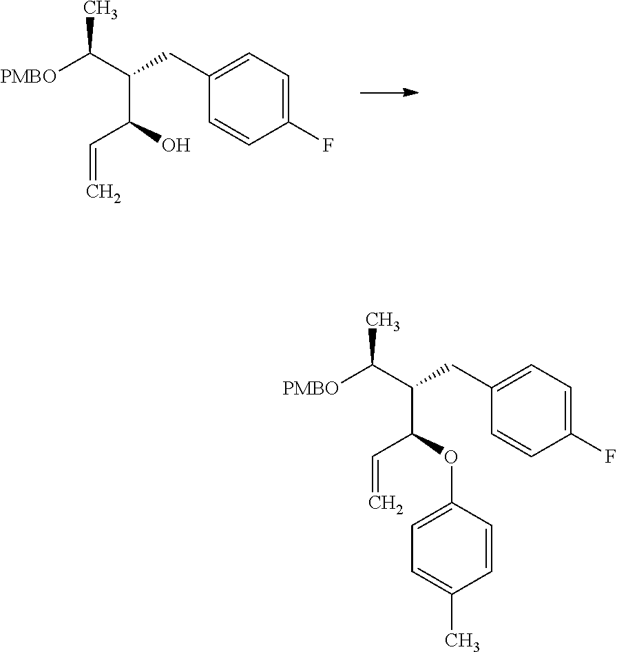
CC(C(C(O)C=C)CC1=CC=C(F)C=C1)[PMBO].CC(C(C(OC1=CC=C(C)C=C1)C=C)CC1=CC=C(F)C=C1)[PMBO]
